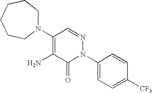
C1(N2CCCCCC2)=C(N)C(=O)N(C2=CC=C([CF3])C=C2)N=C1
